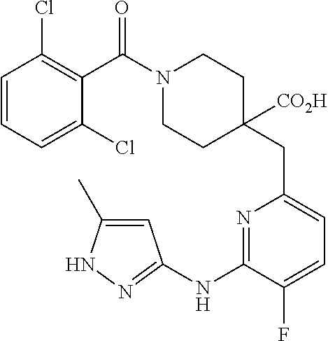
C1=CC=C(Cl)C(C(=O)N2CCC(CC3=CC=C(F)C(NC4=NNC(C)=C4)=N3)([CO2H])CC2)=C1Cl
